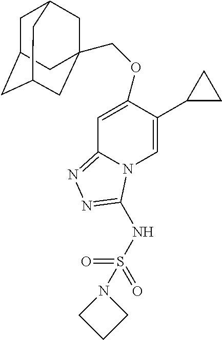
C(C12CC3CC(CC(C1)C3)C2)OC1=CC2=NN=C(NS(=O)(=O)N3CCC3)N2C=C1C1CC1
